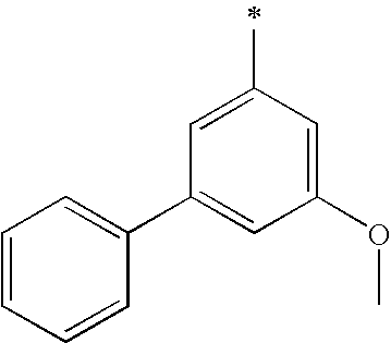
C1=CC=CC(C2=CC(OC)=CC(C)=C2)=C1
